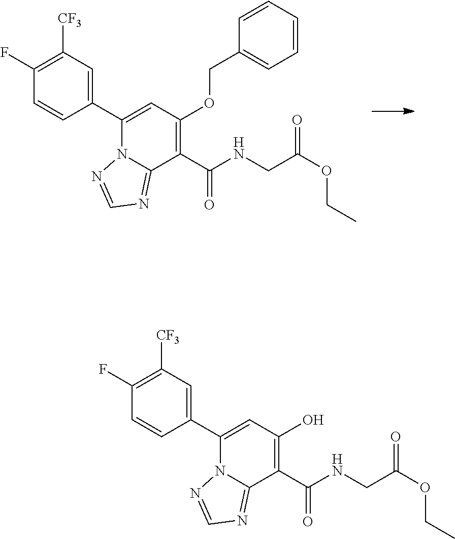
C1(C2=CC(OCC3=CC=CC=C3)=C(C(NCC(OCC)=O)=O)C3=NC=NN23)=CC([CF3])=C(F)C=C1.C1(C2=CC(O)=C(C(NCC(OCC)=O)=O)C3=NC=NN23)=CC([CF3])=C(F)C=C1
